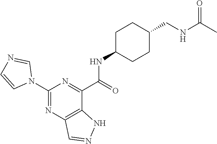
C1(N2C=NC=C2)=NC2=C(C(C(=O)NC3CCC(CNC(C)=O)CC3)=N1)NN=C2
